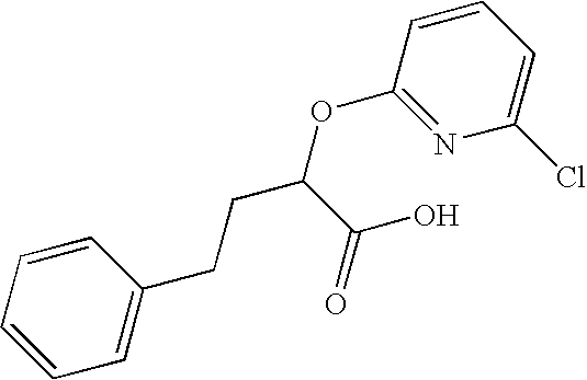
C1=CC=C(CCC(OC2=NC(Cl)=CC=C2)C(O)=O)C=C1
